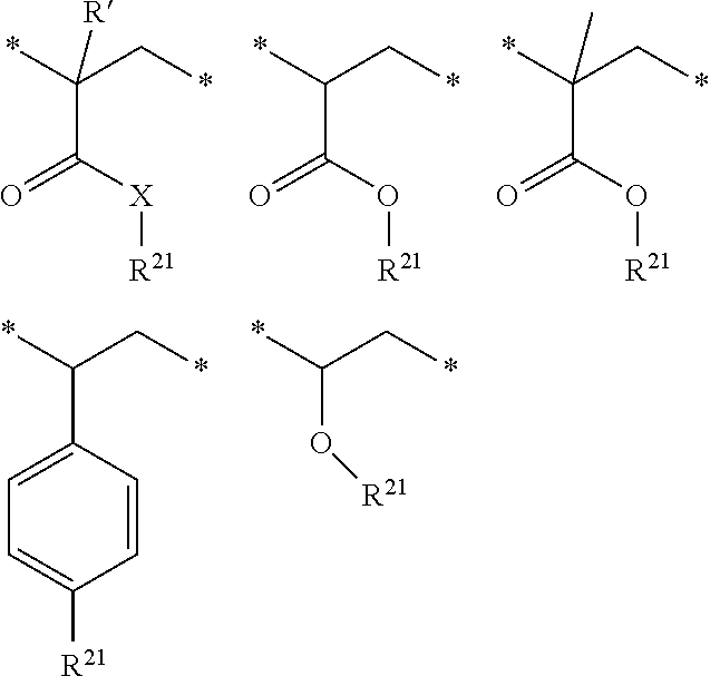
C(C([X][R21])=O)(*)(C*)[R].C(C(O[R21])=O)(*)C*.C(C(O[R21])=O)(*)(C*)C.C(C1=CC=C([R21])C=C1)(*)C*.C(O[R21])(*)C*
